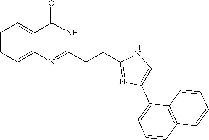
C1=CC=C2C(=C1)C(=O)NC(CCC1=NC(C3=CC=CC4=C3C=CC=C4)=CN1)=N2
